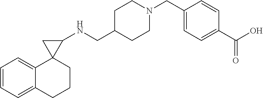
C1=CC=C2C(=C1)C1(CCC2)C(NCC2CCN(CC3=CC=C(C(O)=O)C=C3)CC2)C1
